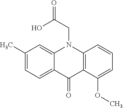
C12=C(C(OC)=CC=C1)C(=O)C1=CC=C(C)C=C1N2CC(=O)O
